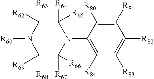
C1(N2C([R64])([R65])C([R62])([R63])N([R60])C([R69])([R68])C2([R67])[R66])=C([R84])C([R83])=C([R82])C([R81])=C1[R80]
